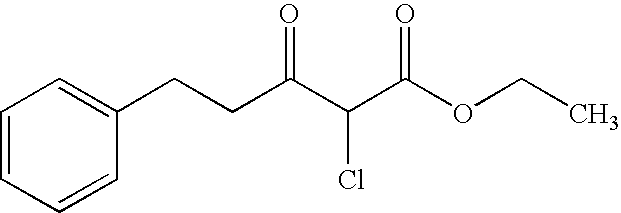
C1=CC=CC(CCC(C(C(OCC)=O)Cl)=O)=C1
